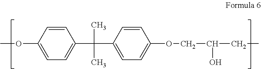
O(C1=CC=C(C(C)(C)C2=CC=C(OCC(O)CC)C=C2)C=C1)C
